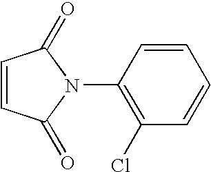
C1=CC(=O)N(C2=C(Cl)C=CC=C2)C1=O
